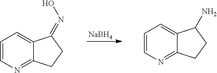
[NaBH4].C1=CN=C2C(=C1)C(=NO)CC2.C1=CN=C2C(=C1)C(N)CC2
